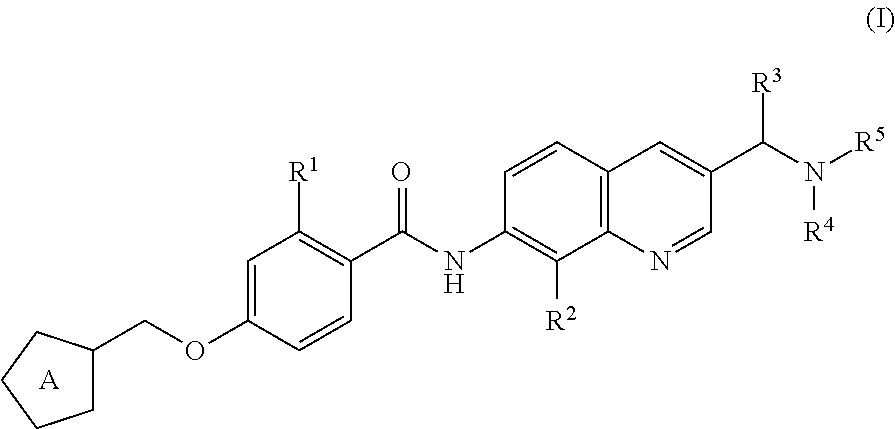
[A].C1C(COC2=CC([R1])=C(C(NC3=C([R2])C4=C(C=C3)C=C(C([R3])N([R5])[R4])C=N4)=O)C=C2)CCC1
